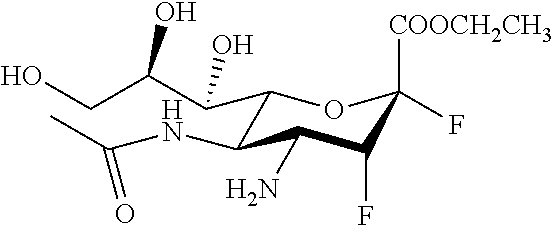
C1(C(C(O)CO)O)C(NC(C)=O)C(N)C(F)C([COOCH2CH3])(F)O1
